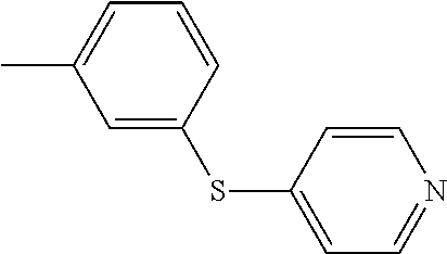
C1=C(SC2=CC=NC=C2)C=CC=C1C
